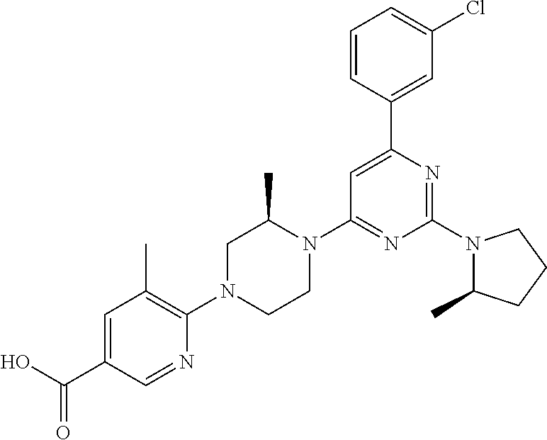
N1(C2=NC(C3=CC(Cl)=CC=C3)=CC(N3C(C)CN(C4=C(C)C=C(C(O)=O)C=N4)CC3)=N2)C(C)CCC1
